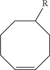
C1CC=CCCC([R])C1
